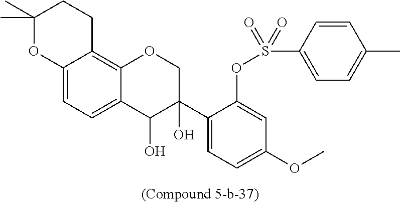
C1(C2(O)COC3=C4C(=CC=C3C2O)OC(C)(C)CC4)=CC=C(OC)C=C1OS(C1=CC=C(C)C=C1)(=O)=O
